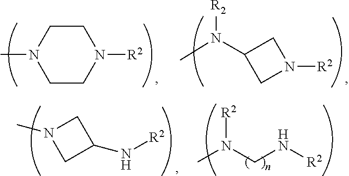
CN(C1CN([R2])C1)[R2].N1([R2])CCN(C)CC1.CN(CN[R2])[R2].C1(N[R2])CN(C)C1
